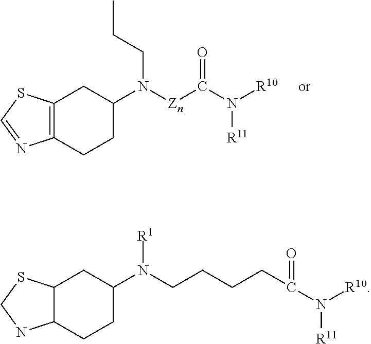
C12C(CCC(N([R1])CCCCC(N([R10])[R11])=O)C1)NCS2.C12=C(CCC(N(CCC)[Zn]C(N([R11])[R10])=O)C1)N=CS2
